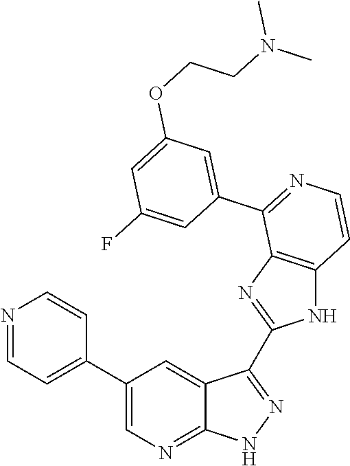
N1=CC=C(C2=CN=C3C(=C2)C(C2=NC4=C(N2)C=CN=C4C2=CC(OCCN(C)C)=CC(F)=C2)=N[N H]3)C=C1
